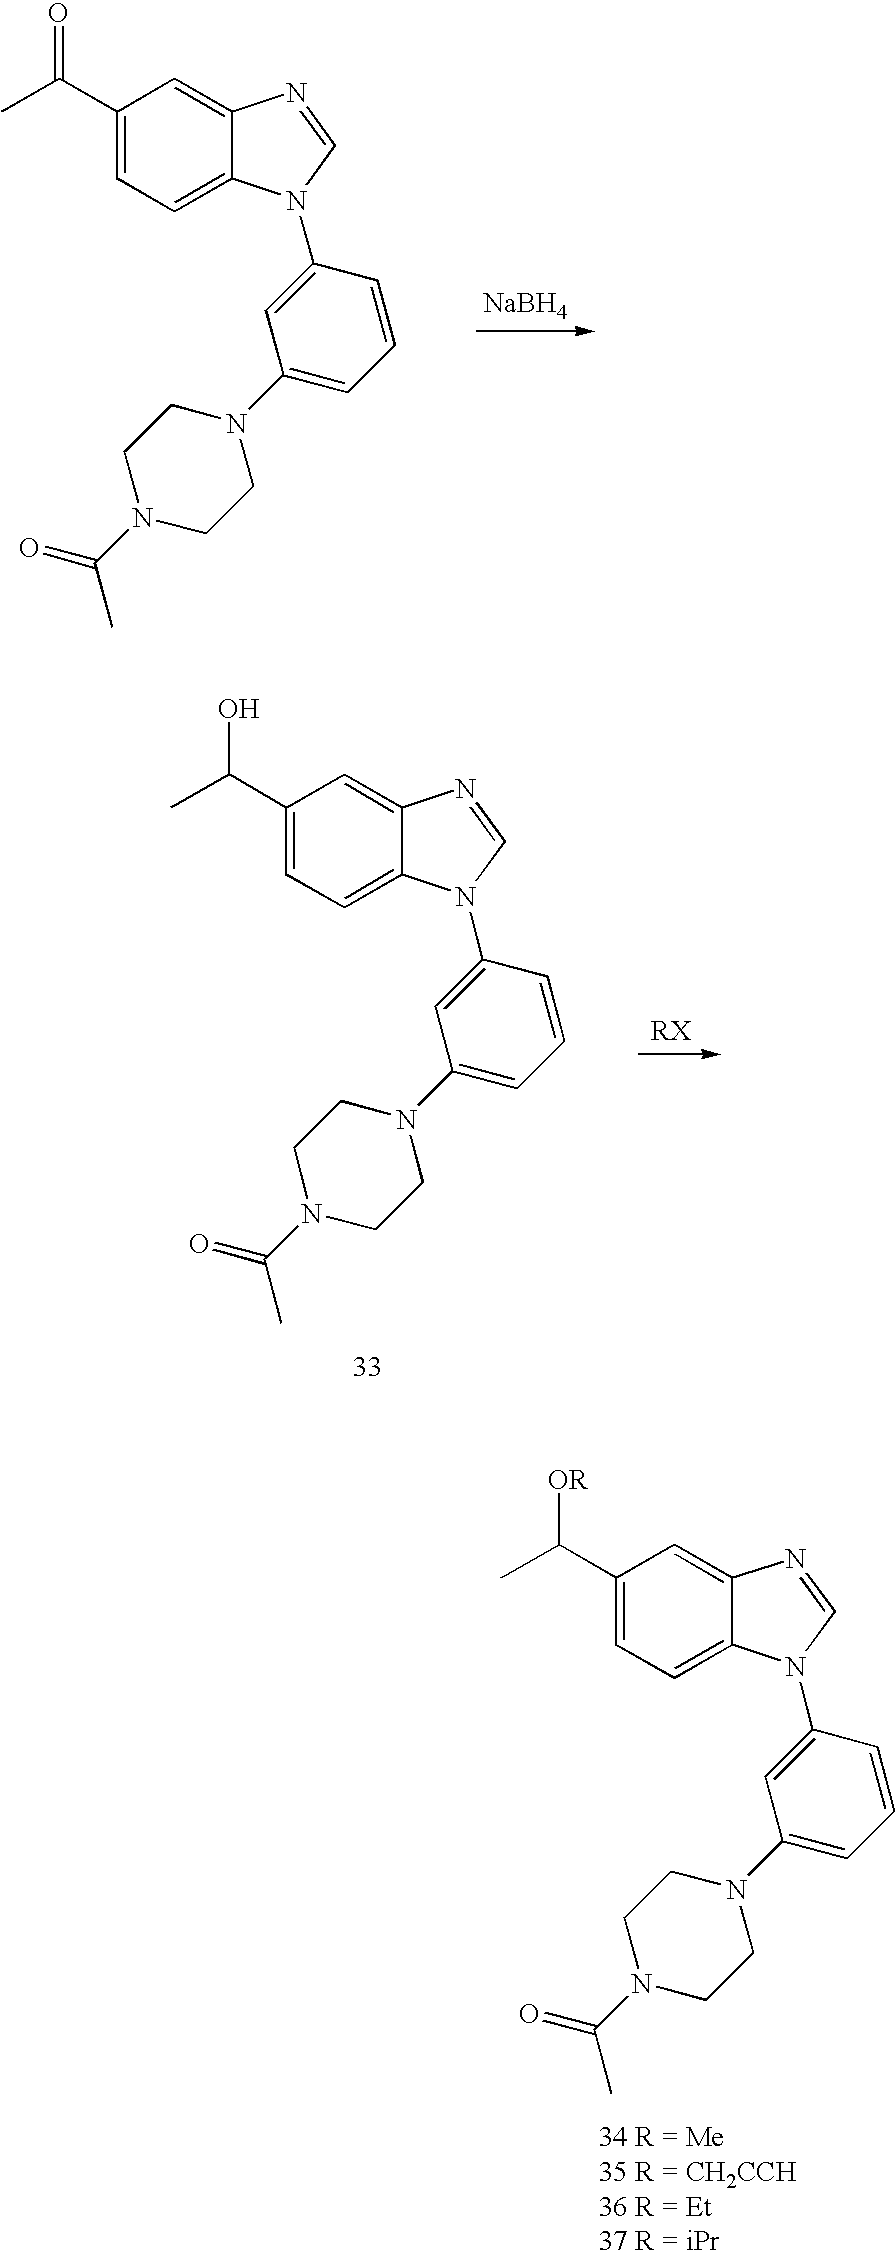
[NaBH4].C1(C(C)=O)=CC=C2C(=C1)N=CN2C1=CC(N2CCN(C(=O)C)CC2)=CC=C1.C1(C(C)O)=CC=C2C(=C1)N=CN2C1=CC(N2CCN(C(=O)C)CC2)=CC=C1.C1(C(C)[OR])=CC=C2C(=C1)N=CN2C1=CC(N2CCN(C(=O)C)CC2)=CC=C1
